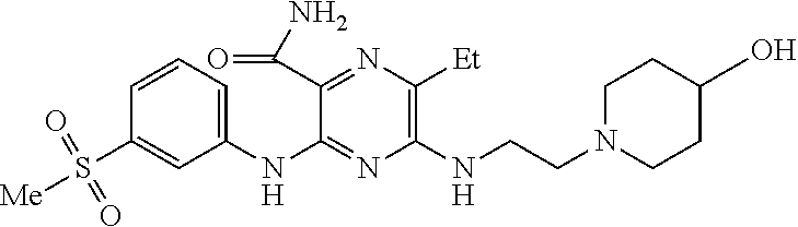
C1(NC2=NC(NCCN3CCC(O)CC3)=C([Et])N=C2C(N)=O)=CC=CC(S([Me])(=O)=O)=C1
